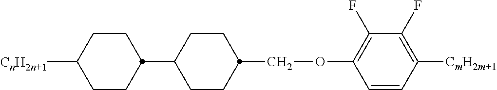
C1CC(COC2=C(F)C(F)=C([CmH2m+1])C=C2)CCC1C1CCC([CnH2n+1])CC1
